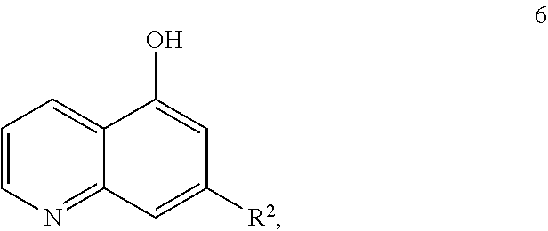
C1=CN=C2C(=C1)C(O)=CC([R2])=C2
